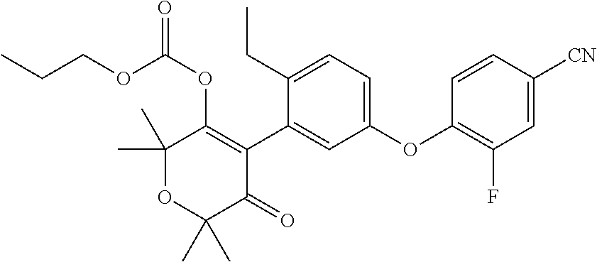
C1(C)(C)OC(C)(C)C(=O)C(C2=CC(OC3=C(F)C=C([CN])C=C3)=CC=C2CC)=C1OC(OCCC)=O
